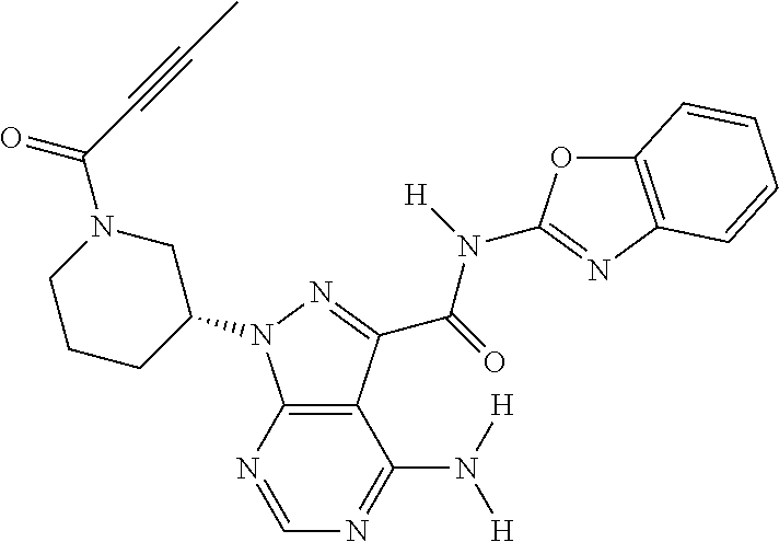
C12=C(N=CN=C1N([H])[H])N(C1CN(C(C#CC)=O)CCC1)N=C2C(=O)N(C1=NC2=C(O1)C=CC=C2)[H]
